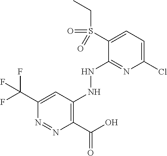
C1(C(O)=O)=C(NNC2=NC(Cl)=CC=C2S(CC)(=O)=O)C=C(C(F)(F)F)N=N1
